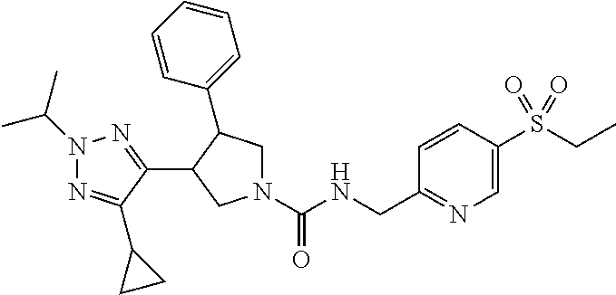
N1(C(NCC2=NC=C(S(CC)(=O)=O)C=C2)=O)CC(C2=CC=CC=C2)C(C2=NN(C(C)C)N=C2C2CC2)C1
